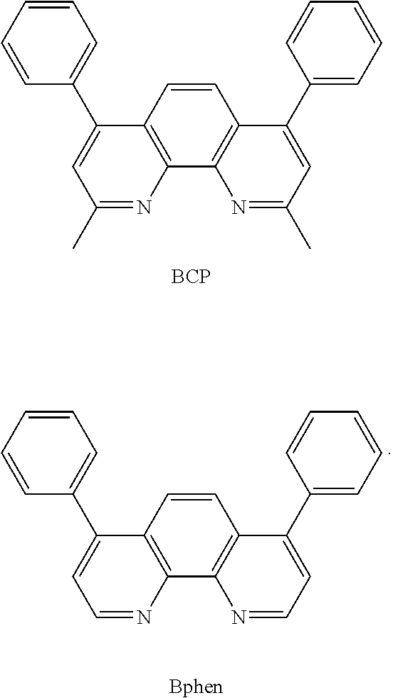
C1=CC=CC=C1C1=CC(C)=NC2=C1C=CC1=C2N=C(C)C=C1C1=CC=CC=C1.[BCP].C1=CC=CC=C1C1=CC=NC2=C1C=CC1=C2N=CC=C1C1=CC=CC=C1.[Bphen]
